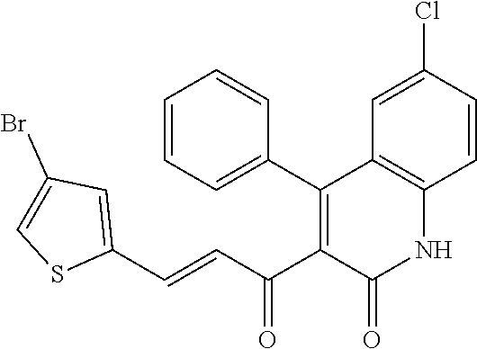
C(=CC(C1=C(C2=CC=CC=C2)C2=C(NC1=O)C=CC(Cl)=C2)=O)C1=CC(Br)=CS1
